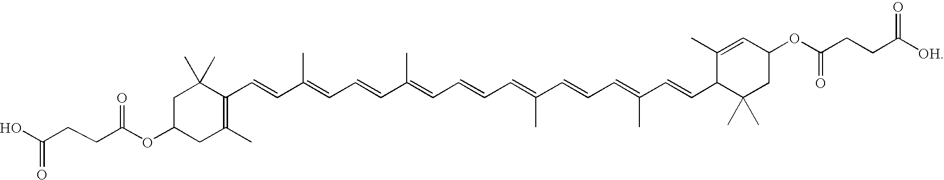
C1C(OC(CCC(O)=O)=O)CC(C)=C(C=CC(=CC=CC(C)=CC=CC=C(C=CC=C(C=CC2C(C)(C)CC(OC(=O)CCC([OH])=O)C=C2C)C)C)C)C1(C)C
